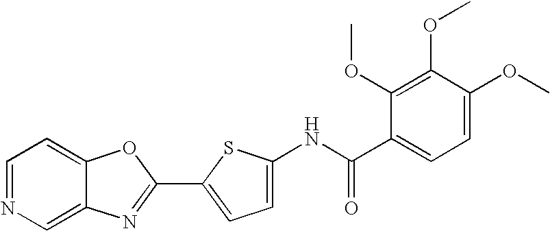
C1=NC=C2C(=C1)OC(C1=CC=C(NC(C3=CC=C(OC)C(OC)=C3OC)=O)S1)=N2
